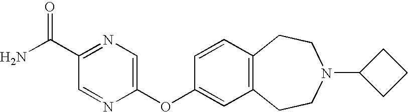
C1=CC2=C(C=C1OC1=CN=C(C(N)=O)C=N1)CCN(C1CCC1)CC2
